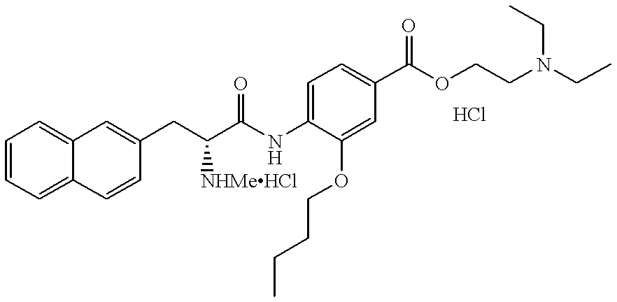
C1=CC=C2C(=C1)C=C(CC(C(NC1=CC=C(C(OCCN(CC)CC)=O)C=C1OCCCC)=O)[NHMeHCl])C=C2
